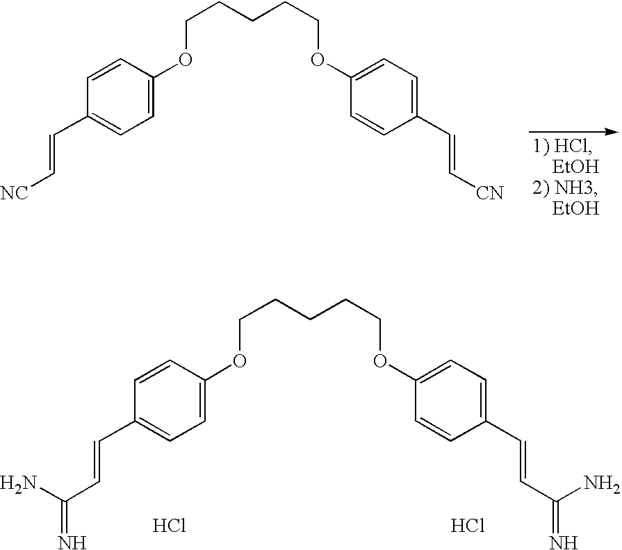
C(CCCCOC1=CC=C(C=C[CN])C=C1)OC1=CC=C(C=C[NC])C=C1.C(CCCCOC1=CC=C(C=CC(=N)N)C=C1)OC1=CC=C(C=CC(=N)N)C=C1.Cl.Cl
